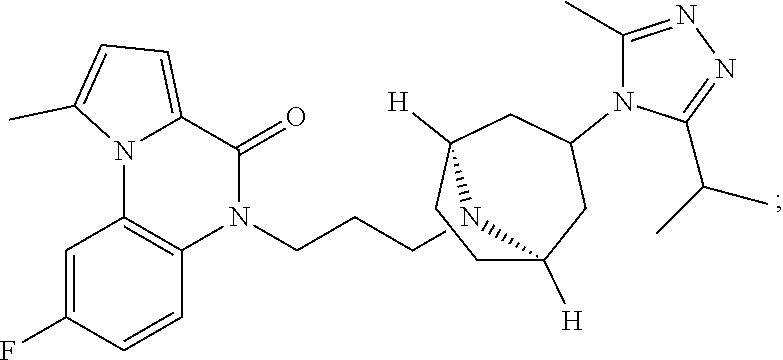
C(CCN1C2=C(C=C(F)C=C2)N2C(=CC=C2C)C1=O)N1C2([H])CCC1([H])CC(N1C(C)=NN=C1C(C)C)C2
